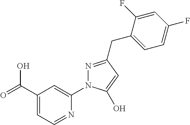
C(C1=CC=NC(N2N=C(CC3=CC=C(F)C=C3F)C=C2O)=C1)(O)=O
